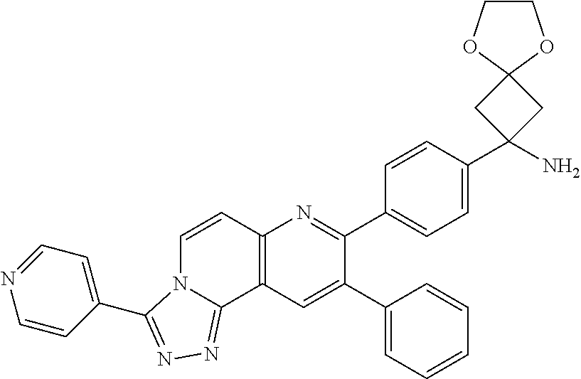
C1(C2=CC3=C(N=C2C2=CC=C(C4(N)CC5(C4)OCCO5)C=C2)C=CN2C3=NN=C2C2=CC=NC=C2)=CC=CC=C1
